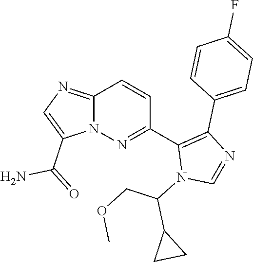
C12=NC=C(C(=O)N)N1N=C(C1=C(C3=CC=C(F)C=C3)N=CN1C(COC)C1CC1)C=C2
